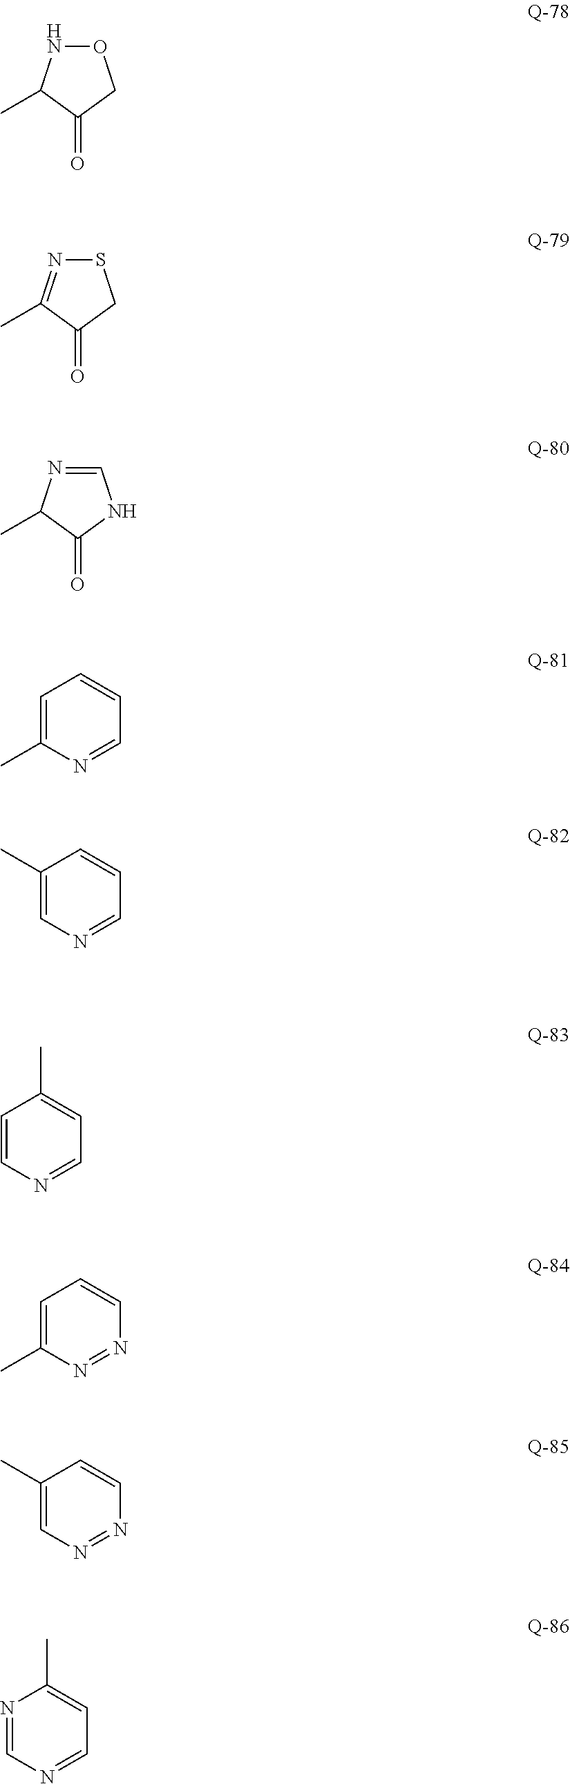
O1NC(C)C(=O)C1.S1N=C(C)C(=O)C1.C1=NC(C)C(=O)N1.C1=C(C)N=CC=C1.C1(C)=CN=CC=C1.C1=CN=CC=C1C.C1=C(C)N=NC=C1.C1(C)=CN=NC=C1.N1=CN=CC=C1C
